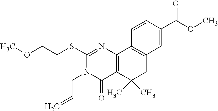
C1=CC(C(OC)=O)=CC2=C1C1=C(C(C)(C)C2)C(=O)N(CC=C)C(SCCOC)=N1
